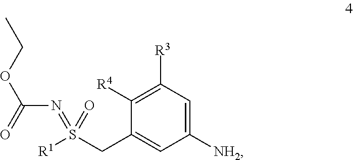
C1([R4])=C([R3])C=C([NH2])C=C1CS([R1])(=NC(OCC)=O)=O
